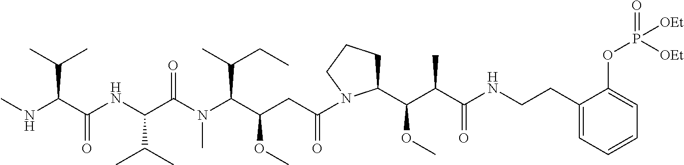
C1CCN(C(CC(C(N(C(C(NC(C(NC)C(C)C)=O)C(C)C)=O)C)C(CC)C)OC)=O)C1C(C(C(NCCC1=CC=CC=C1OP(=O)([OEt])[OEt])=O)C)OC
